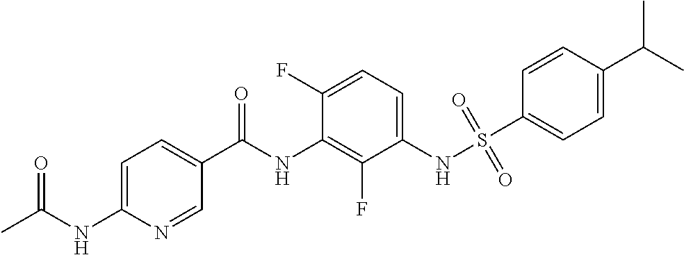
S(NC1=CC=C(F)C(NC(C2=CC=C(NC(C)=O)N=C2)=O)=C1F)(=O)(=O)C1=CC=C(C(C)C)C=C1
